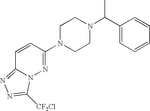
C1N(C2=NN3C(=NN=C3[CF2Cl])C=C2)CCN(C(C2=CC=CC=C2)C)C1
